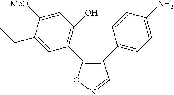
C1(C2=CC=C(N)C=C2)=C(C2=C(O)C=C([MeO])C(CC)=C2)ON=C1
